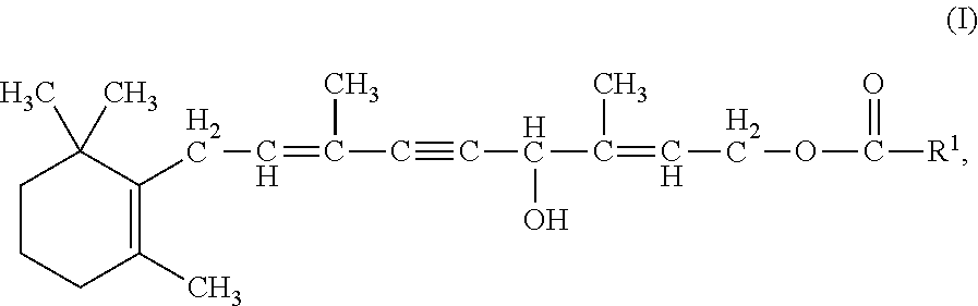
C(=CCOC([R1])=O)(C)C(C#CC(=CCC1=C(C)CCCC1(C)C)C)O
